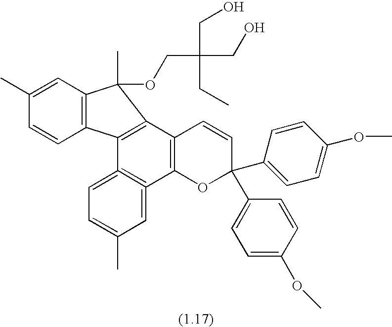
C1(C)=CC2=C(C=C1)C1=C(C2(C)OCC(CO)(CO)CC)C2=C(C3=C1=CC=C(C)C=3)OC(C1=CC=C(OC)C=C1)(C1=CC=C(OC)C=C1)C=C2
